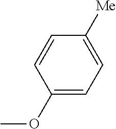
COC1=CC=C([Me])C=C1
